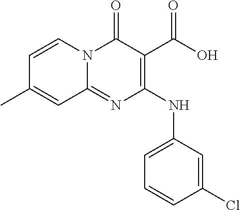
N(C1=C(C(O)=O)C(=O)N2C(=N1)C=C(C)C=C2)C1=CC=CC(Cl)=C1
